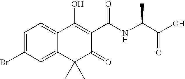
C1=C(Br)C=C2C(=C1)C(O)=C(C(NC(C(O)=O)C)=O)C(=O)C2(C)C
